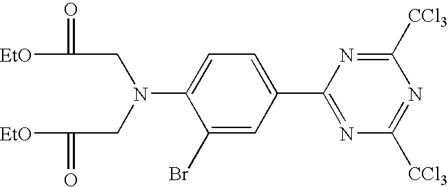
C1(Br)=CC(C2=NC([CCl3])=NC([CCl3])=N2)=CC=C1N(CC(=O)[EtO])CC(=O)[EtO]
